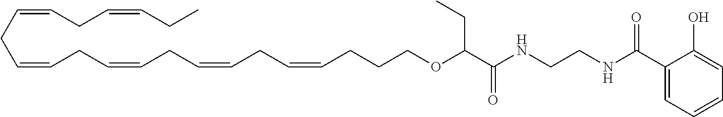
C(CC=CCC=CCC=CCC=CCCCOC(C(=O)NCCNC(C1=CC=CC=C1O)=O)CC)=CCC=CCC
